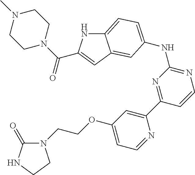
C12=CC=C(NC3=NC=CC(C4=CC(OCCN5C(=O)NCC5)=CC=N4)=N3)C=C1C=C(C(N1CCN(C)CC1)=O)N2
